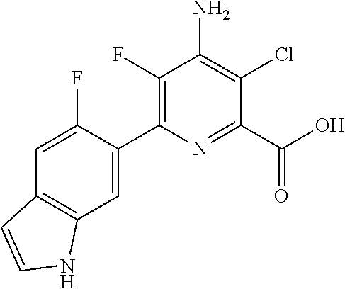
C1=C(F)C(C2=C(F)C(N)=C(Cl)C(C(O)=O)=N2)=CC2=C1C=CN2
